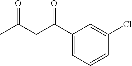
C1(C(CC(C)=O)=O)=CC=CC(Cl)=C1
